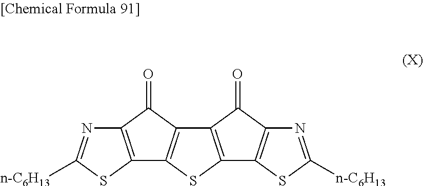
C12=C(SC([n-C6H13])=N1)C1=C(C2=O)C2=C(S1)C1=C(C2=O)N=C([n-C6H13])S1
